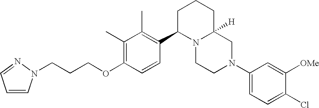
C1(C)=C(OCCCN2C=CC=N2)C=CC(C2N3C([H])(CCC2)CN(C2=CC=C(Cl)C([OMe])=C2)CC3)=C1C
